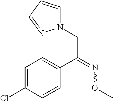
N1(CC(=NOC)C2=CC=C(Cl)C=C2)C=CC=N1
